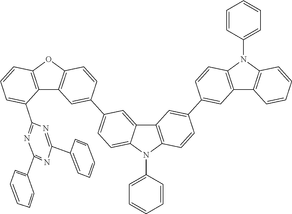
C12=C(N(C3=CC=CC=C3)C3=C1C=CC=C3)C=CC(C1=CC3=C(C=C1)N(C1=CC=CC=C1)C1=CC=C(C4=CC5=C(C=C4)OC4=C5C(C5=NC(C6=CC=CC=C6)=NC(C6=CC=CC=C6)=N5)=CC=C4)C=C31)=C2
